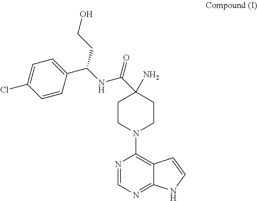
C1=CC(C(NC(=O)C2(N)CCN(C3=C4C(=NC=N3)NC=C4)CC2)CCO)=CC=C1Cl
